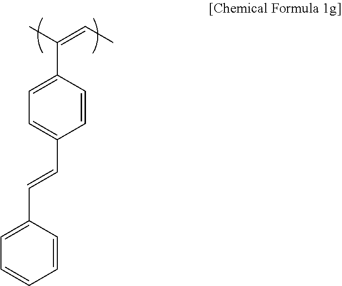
C(C1=CC=C(C=CC2=CC=CC=C2)C=C1)(C)=CC
